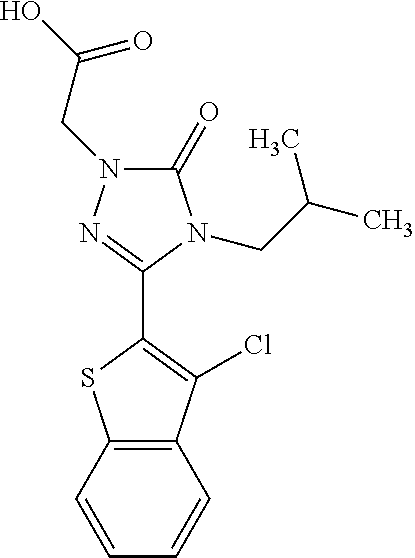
C1(=O)N(CC(O)=O)N=C(C2=C(Cl)C3=C(S2)C=CC=C3)N1CC(C)C
